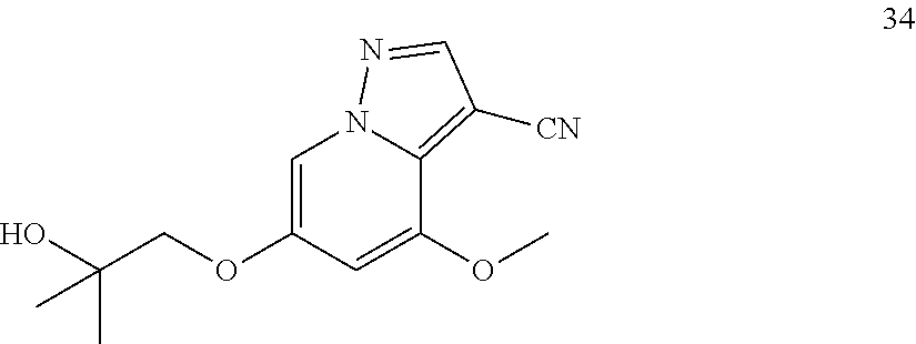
O(C1=CC(OCC(O)(C)C)=CN2C1=C([CN])C=N2)C
